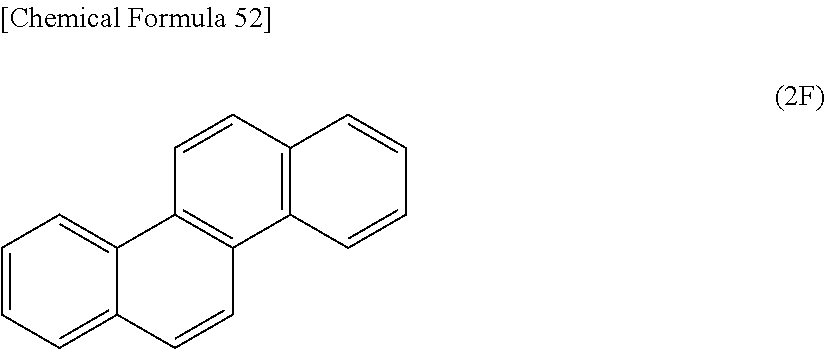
C1=CC2=C(C=C1)C1=C(C=C2)C2=CC=CC=C2C=C1
